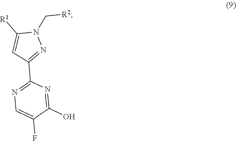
N1=C(C2=NN(C[R2])C([R1])=C2)N=C(O)C(F)=C1
